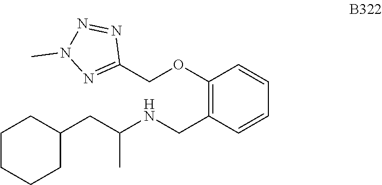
CN1N=C(COC2=C(CNC(CC3CCCCC3)C)C=CC=C2)N=N1
